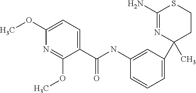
C1(NC(C2=CC=C(OC)N=C2OC)=O)=CC(C2(C)CCSC(N)=N2)=CC=C1
